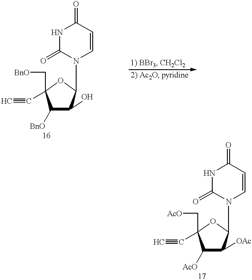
C1([BnO])C(O)C(N2C=CC(=O)NC2=O)OC1(C[BnO])C#C.C1([AcO])C(C[AcO])(C#C)OC(N2C=CC(=O)NC2=O)C1[OAc]
